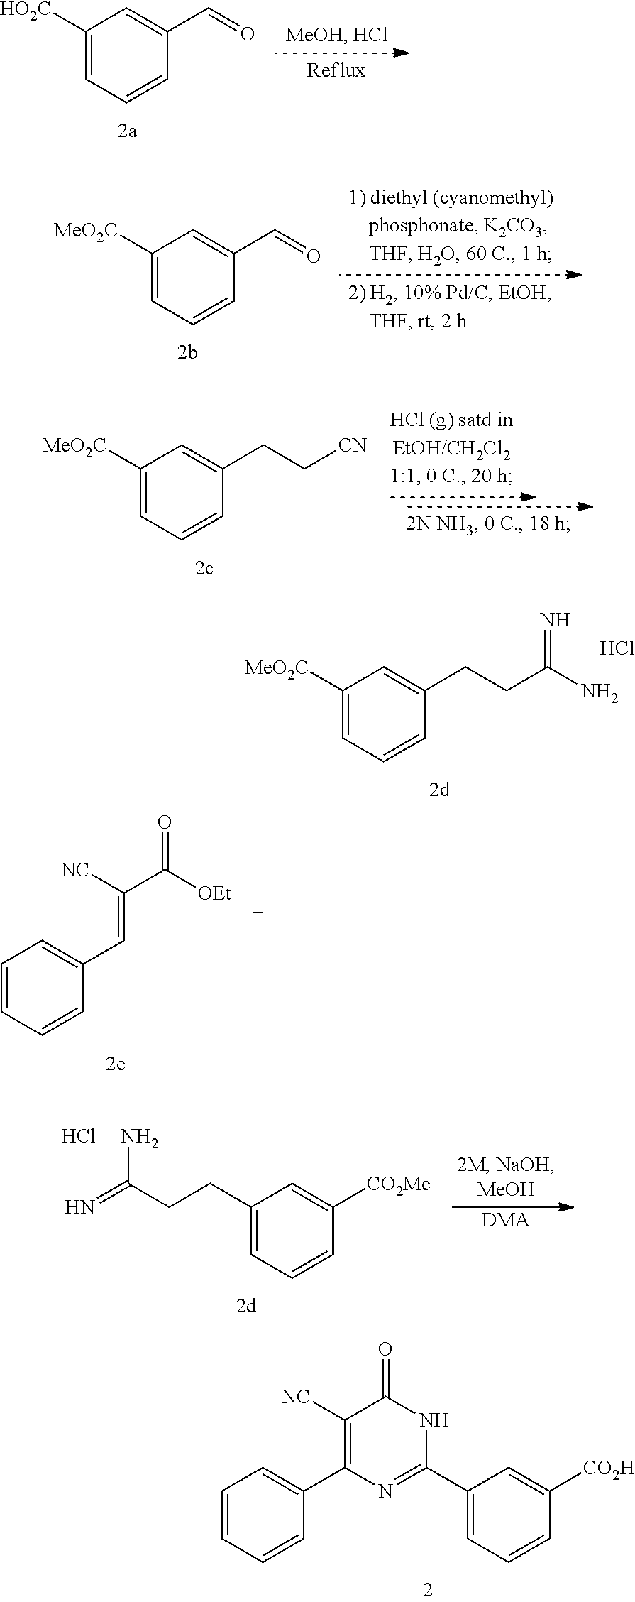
C1([HO2C])=CC=CC(C=O)=C1.C1([MeO2C])=CC=CC(C=O)=C1.C1([MeO2C])=CC=CC(CC[CN])=C1.C1([MeO2C])=CC=CC(CCC(N)=N)=C1.Cl.C1=CC=CC(C=C(C([OEt])=O)[NC])=C1.C1(CCC(=N)N)=CC=CC([CO2Me])=C1.Cl.[DMA].C1(C2=NC(C3=CC=CC=C3)=C([NC])C(=O)N2)=CC=CC([CO2H])=C1
